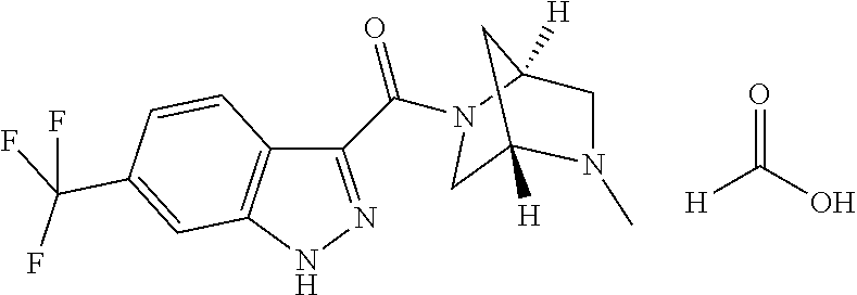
[H]C(O)=O.C1C2([H])CC([H])(N1C(C1=NNC3=C1C=CC(C(F)(F)F)=C3)=O)CN2C
